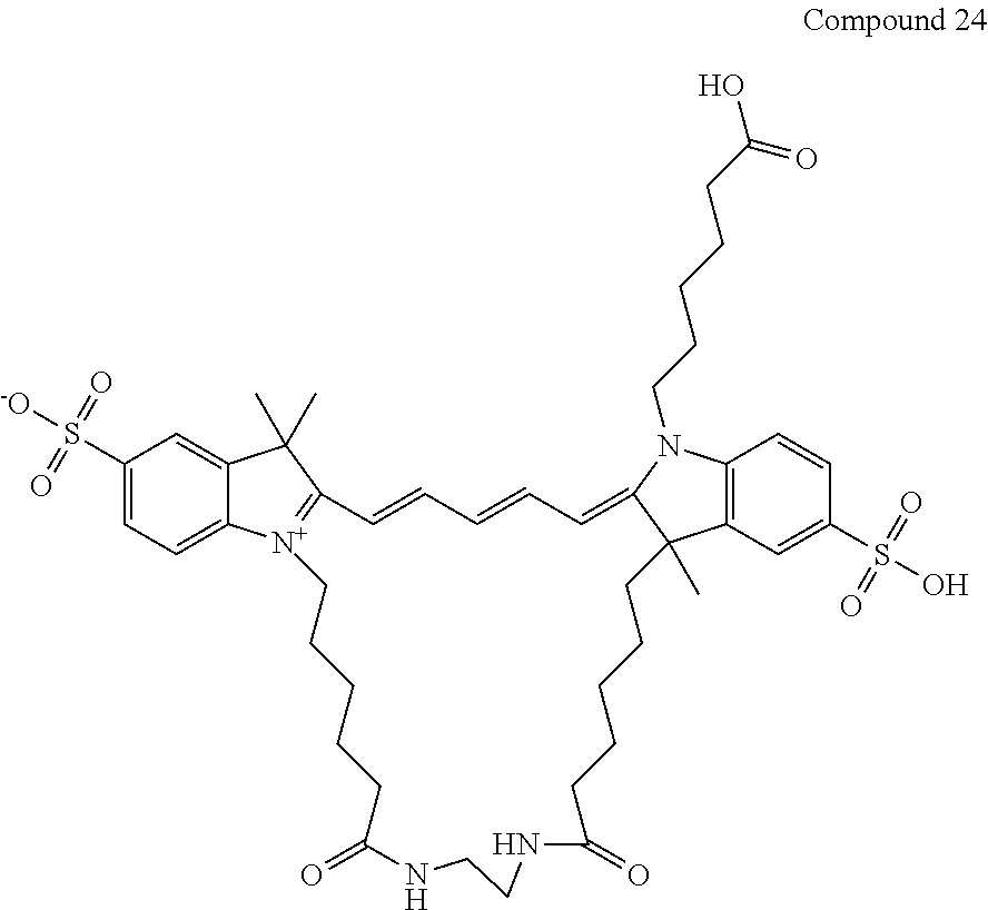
C1(S([-O])(=O)=O)=CC=C2C(=C1)C(C)(C)C1=[N+]2CCCCCC(=O)NCCNC(=O)CCCCCC2(C)C3=C(N(CCCCCC(O)=O)C2=CC=CC=C1)C=CC(S(O)(=O)=O)=C3
